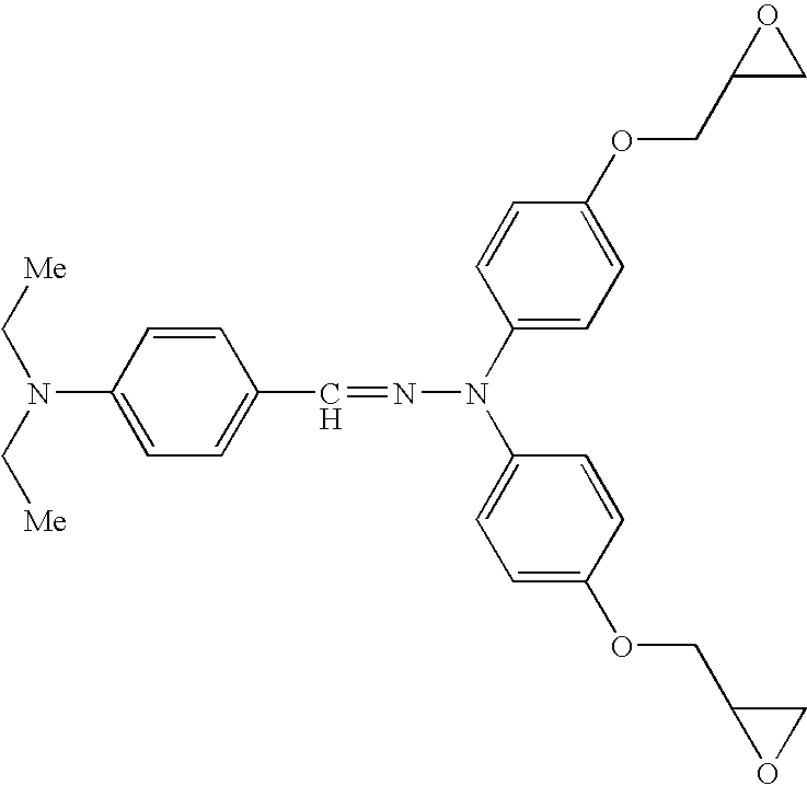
[Me]CN(C[Me])C1=CC=C(C=NN(C2=CC=C(OCC3OC3)C=C2)C2=CC=C(OCC3CO3)C=C2)C=C1
